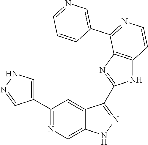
C1(C2=NC=C3C(=C2)C(C2=NC4=C(N2)C=CN=C4C2=CN=CC=C2)=NN3)=CNN=C1
